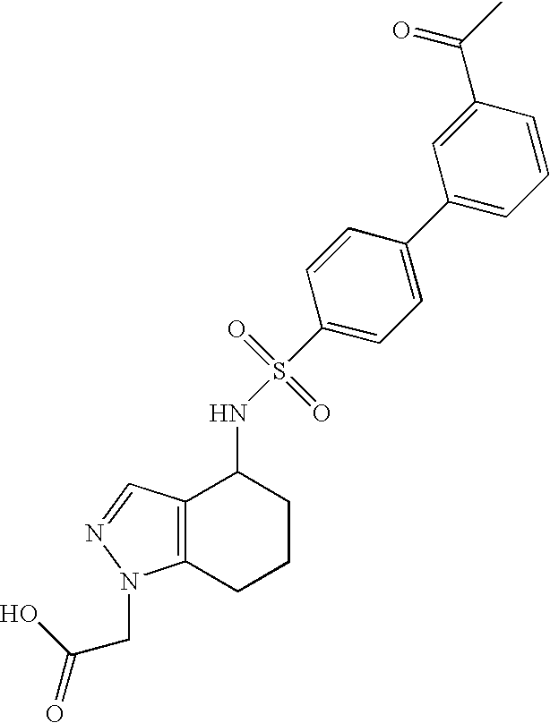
N(S(=O)(=O)C1=CC=C(C2=CC=CC(C(=O)C)=C2)C=C1)C1C2=C(CCC1)N(CC(=O)O)N=C2
